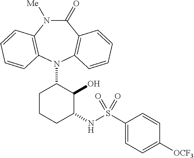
N1(C2CCCC(NS(C3=CC=C([OCF3])C=C3)(=O)=O)C2O)C2=C(C(=O)N([Me])C3=C1C=CC=C3)C=CC=C2
